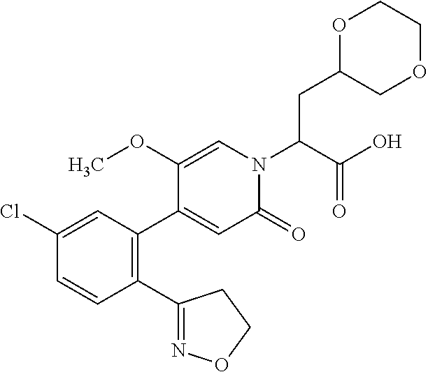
C1(Cl)=CC(C2=CC(=O)N(C(C(O)=O)CC3COCCO3)C=C2OC)=C(C2=NOCC2)C=C1
